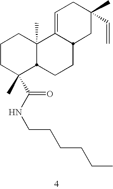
C1CC(C(=O)NCCCCCC)(C)C2C(C)(C1)C1=CCC(C)(C=C)CC1CC2
